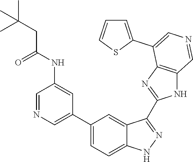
C1(C2=CN=CC(NC(CC(C)(C)C)=O)=C2)=CC=C2C(=C1)C(C1=NC3=C(N1)C=NC=C3C1=CC=CS1)=NN2
